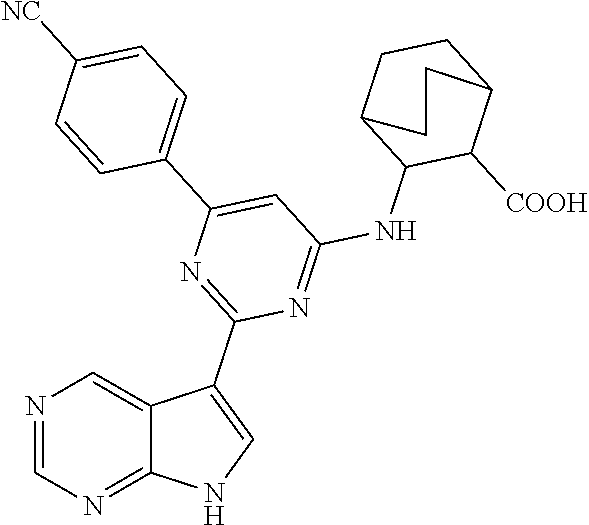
C1(C2=CC(NC3C([COOH])C4CCC3CC4)=NC(C3=CNC4=NC=NC=C34)=N2)=CC=C([NC])C=C1
